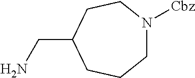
N1([Cbz])CCCC(CN)CC1
